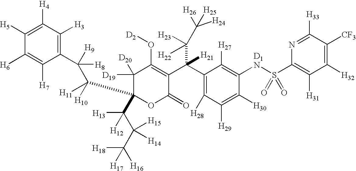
C1(C(C2=C(O[D2])C([D20])([D19])C(C([H11])([H10])C([H9])(C3=C([H3])C([H4])=C([H5])C([H6])=C3[H7])[H8])(C(C(C([H18])([H17])[H16])([H15])[H14])([H13])[H12])OC2=O)(C([H22])([H23])C([H26])([H25])[H24])[H21])=C([H28])C([H29])=C([H30])C([D1N]S(C2=C([H31])C([H32])=C([CF3])C([H33])=N2)(=O)=O)=C1[H27]
